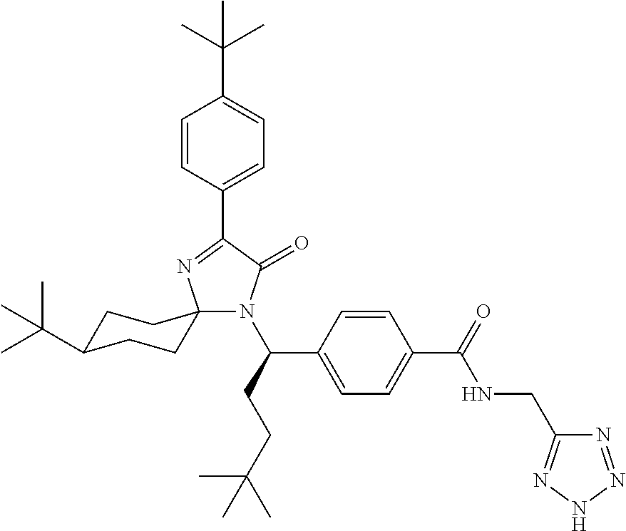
C1(C2=NC3(N(C(CCC(C)(C)C)C4=CC=C(C(NCC5=NNN=N5)=O)C=C4)C2=O)CCC(C(C)(C)C)CC3)=CC=C(C(C)(C)C)C=C1
